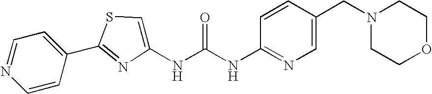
C1=CC(C2=NC(NC(NC3=NC=C(CN4CCOCC4)C=C3)=O)=CS2)=CC=N1
